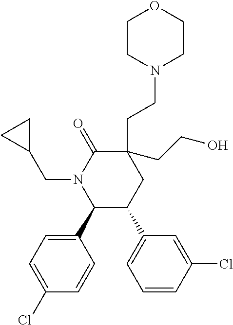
C1=C(Cl)C=CC(C2C(C3=CC=CC(Cl)=C3)CC(CCN3CCOCC3)(CCO)C(=O)N2CC2CC2)=C1
